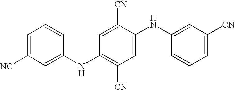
C1([NC])=CC=CC(NC2=C([CN])C=C(NC3=CC([CN])=CC=C3)C([CN])=C2)=C1
